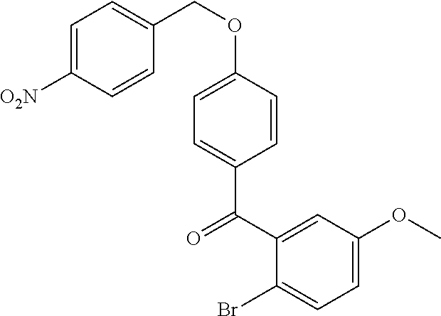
C1=C([O2N])C=CC(COC2=CC=C(C(=O)C3=CC(OC)=CC=C3Br)C=C2)=C1
